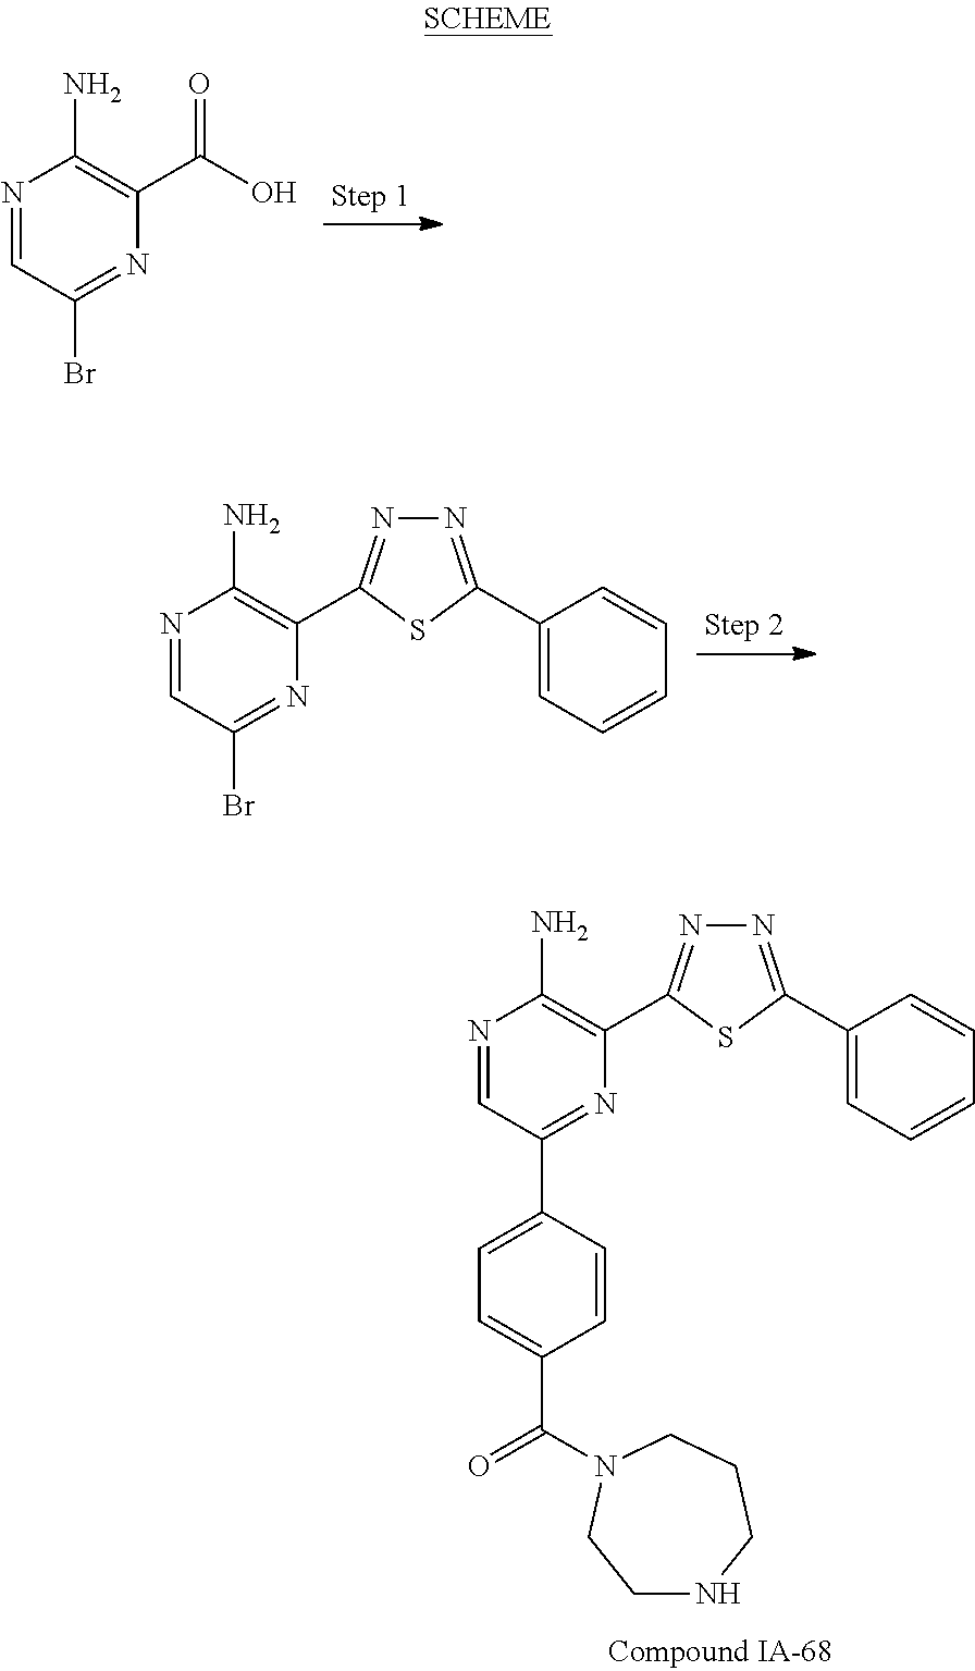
N1=CC(Br)=NC(C(O)=O)=C1N.N1=CC(Br)=NC(C2=NN=C(C3=CC=CC=C3)S2)=C1N.N1=CC(C2=CC=C(C(=O)N3CCCNCC3)C=C2)=NC(C2=NN=C(C3=CC=CC=C3)S2)=C1N
